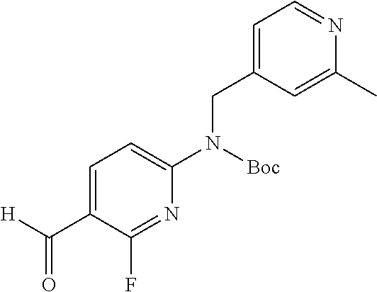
N1=C(F)C(C(=O)[H])=CC=C1N(CC1=CC=NC(C)=C1)[Boc]
